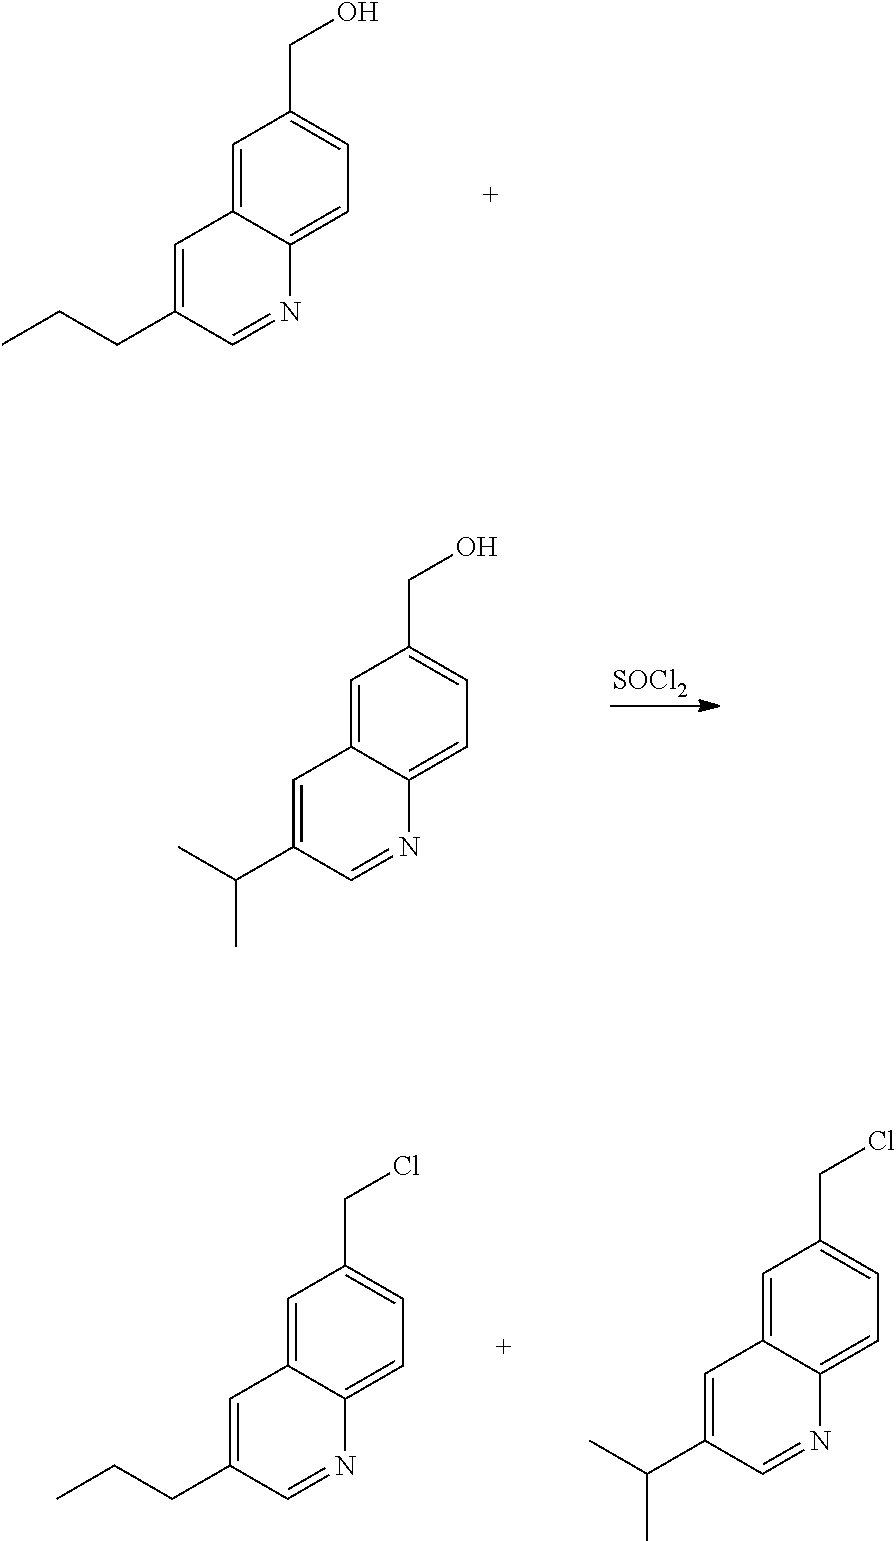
C1=C2C(=CC=C1CO)N=CC(CCC)=C2.C1=C2C(=CC=C1CO)N=CC(C(C)C)=C2.[SOCl2].C1=C2C(=CC=C1CCl)N=CC(CCC)=C2.C1=C2C(=CC=C1CCl)N=CC(C(C)C)=C2
